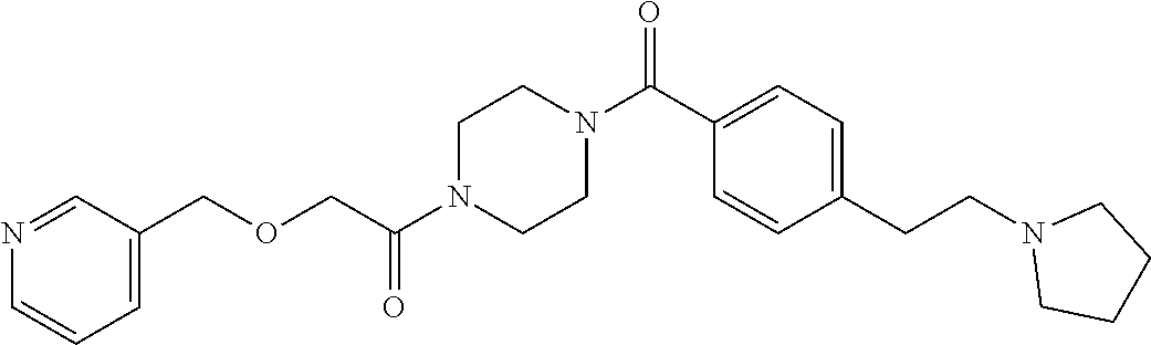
C1(COCC(N2CCN(C(C3=CC=C(CCN4CCCC4)C=C3)=O)CC2)=O)=CC=CN=C1
